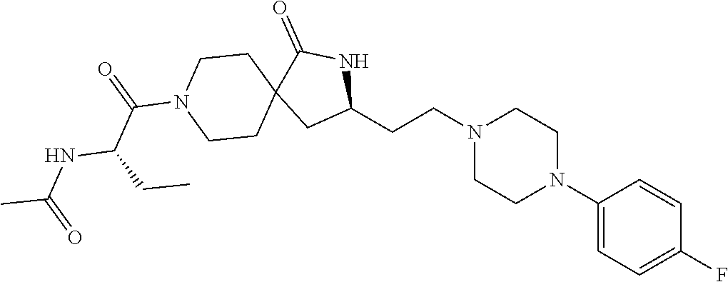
C1(CCN2CCN(C3=CC=C(F)C=C3)CC2)NC(=O)C2(C1)CCN(C(=O)C(CC)NC(=O)C)CC2
